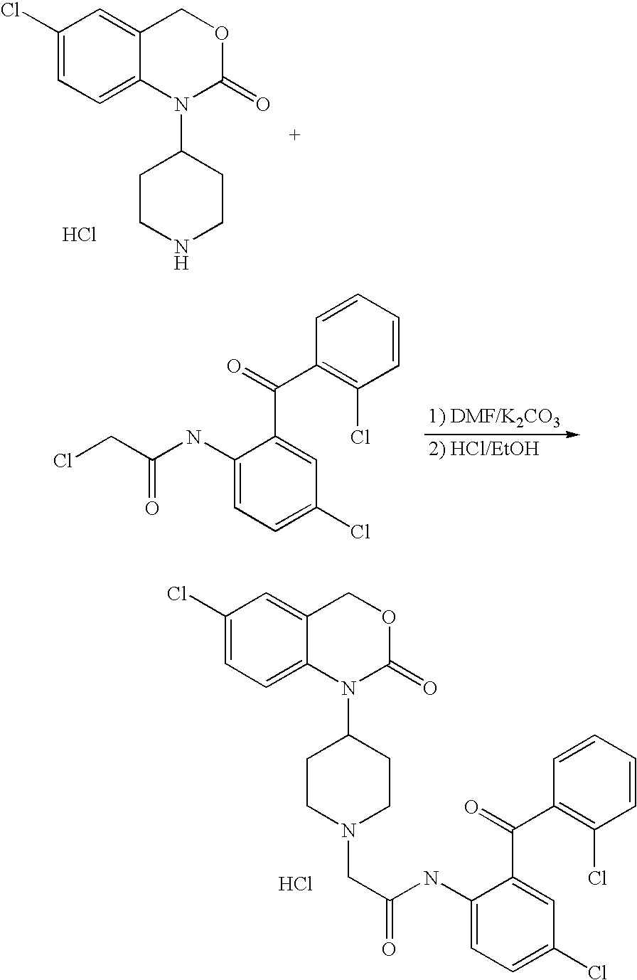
C1(Cl)=CC=C2C(=C1)COC(=O)N2C1CCNCC1.Cl.C1(NC(CCl)=O)=CC=C(Cl)C=C1C(=O)C1=C(Cl)C=CC=C1.C1(Cl)=CC=C2C(=C1)COC(=O)N2C1CCN(CC(=O)NC2=CC=C(Cl)C=C2C(=O)C2=C(Cl)C=CC=C2)CC1.Cl
